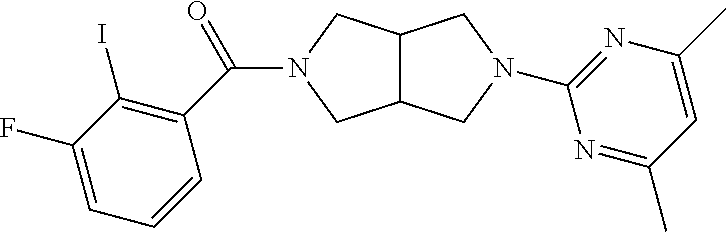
C12C(CN(C(=O)C3=C(I)C(F)=CC=C3)C1)CN(C1=NC(C)=CC(C)=N1)C2
